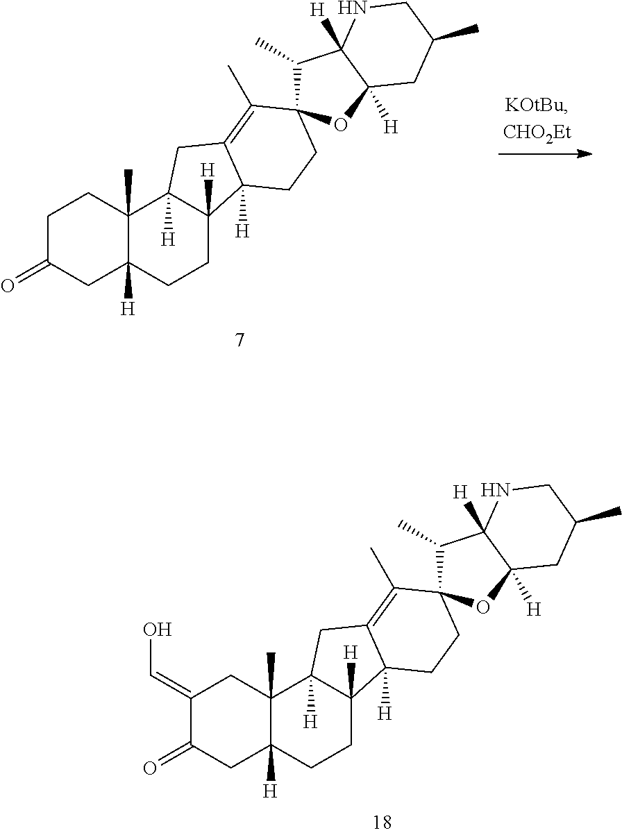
C1C(=O)CC2([H])C(C)(C1)C1([H])C([H])(CC2)C2([H])C(=C(C)C3(CC2)C(C)C2([H])C([H])(O3)CC(C)CN2)C1.C1(=CO)C(=O)CC2([H])C(C)(C1)C1([H])C([H])(CC2)C2([H])C(=C(C)C3(CC2)C(C)C2([H])C([H])(O3)CC(C)CN2)C1
